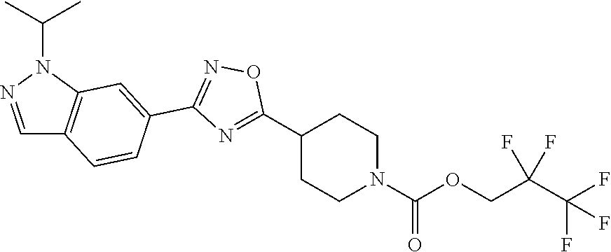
C1(C2=NC(C3=CC4=C(C=C3)C=NN4C(C)C)=NO2)CCN(C(OCC(F)(C(F)(F)F)F)=O)CC1
